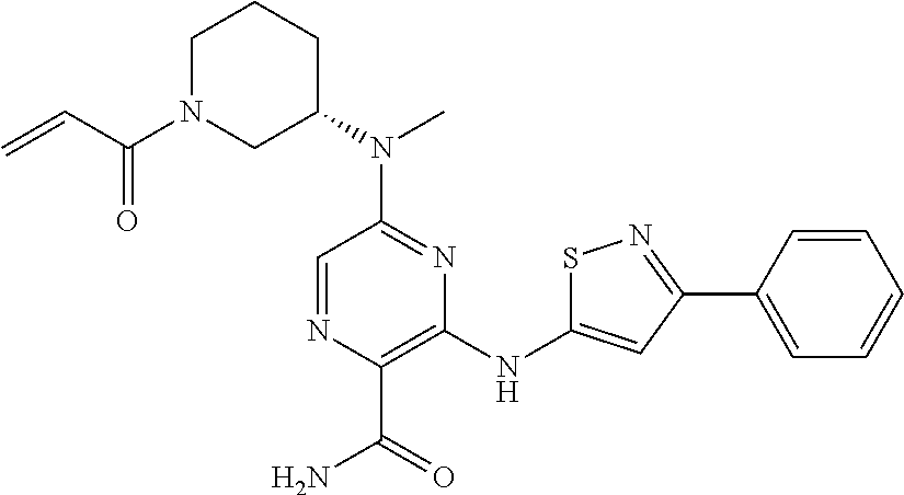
C=CC(N1CC(N(C2=NC(NC3=CC(C4=CC=CC=C4)=NS3)=C(C(=O)N)N=C2)C)CCC1)=O
